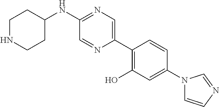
N(C1=NC=C(C2=C(O)C=C(N3C=CN=C3)C=C2)N=C1)C1CCNCC1
